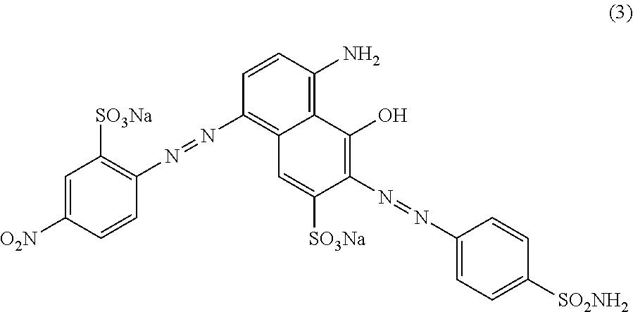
C1=CC(N)=C2C(=C1N=NC1=C([SO3Na])C=C([O2N])C=C1)C=C([SO3Na])C(N=NC1=CC=C([SO2NH2])C=C1)=C2O
